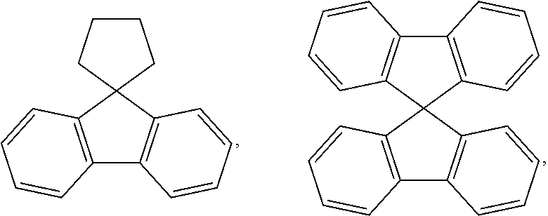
C12=C(C3(C4=C1C=CC=C4)CCCC3)C=CC=C2.C12=C(C3(C4=C1C=CC=C4)C1=C(C4=C3C=CC=C4)C=CC=C1)C=CC=C2
